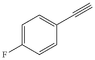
C1=C(F)C=CC(C#C)=C1
